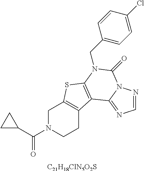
C1(C(N2CCC3=C(C2)SC2=C3C3=NC=NN3C(=O)N2CC2=CC=C(Cl)C=C2)=O)CC1.[C21H18ClN5O2S]
